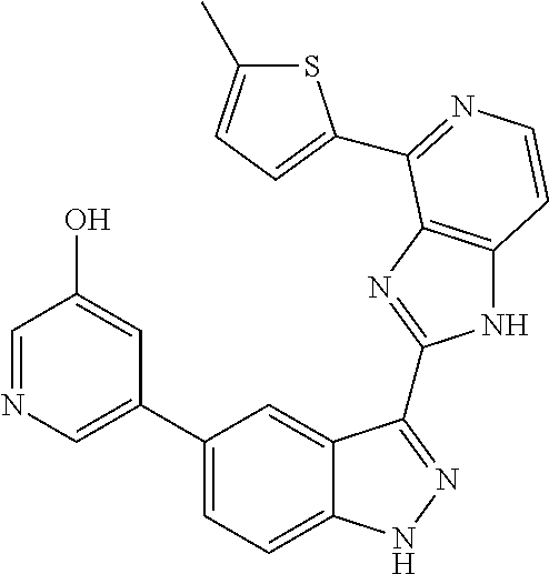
C1(C2=CN=CC(O)=C2)=CC=C2C(=C1)C(C1=NC3=C(N1)C=CN=C3C1=CC=C(C)S1)=NN2
